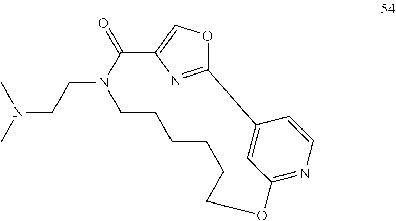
C(N1C(=O)C2=COC(=N2)C2=CC(=NC=C2)OCCCCCC1)CN(C)C
